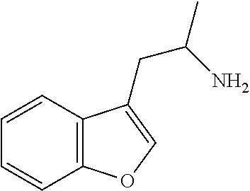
C1=CC2=C(C=C1)OC=C2CC(N)C
